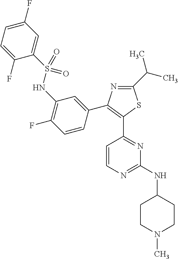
C1=C(F)C=C(S(NC2=C(F)C=CC(C3=C(C4=NC(NC5CCN(C)CC5)=NC=C4)SC(C(C)C)=N3)=C2)(=O)=O)C(F)=C1
